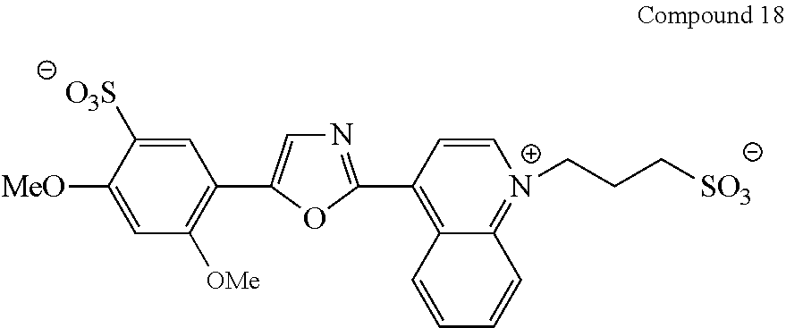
C1([MeO])=CC([OMe])=C(C2=CN=C(C3=C4C(=[N+](CCC[SO3])C=C3)C=CC=C4)O2)C=C1[O3S]
